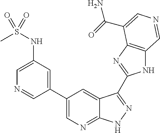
C1(C2=CN=C3C(=C2)C(C2=NC4=C(N2)C=NC=C4C(=O)N)=NN3)=CC(NS(C)(=O)=O)=CN=C1
